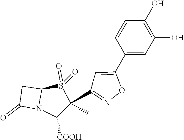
C1C(=O)N2C1S(=O)(=O)C(C)(C1=NOC(C3=CC(O)=C(O)C=C3)=C1)C2[COOH]
